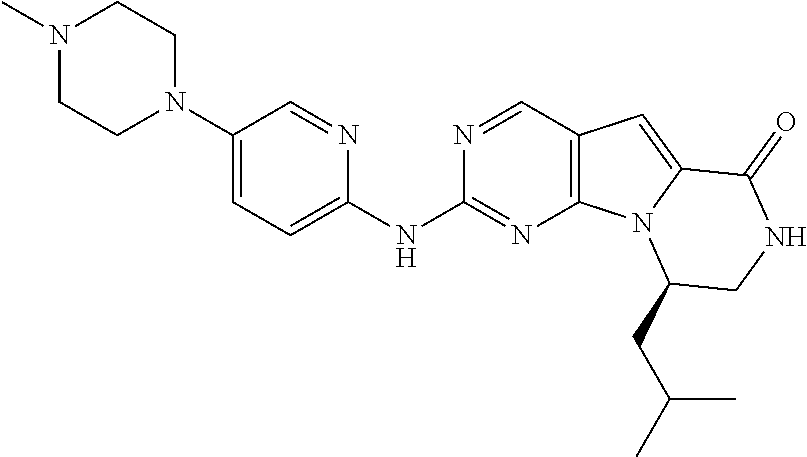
C1=C(N2CCN(C)CC2)C=NC(NC2=NC3=C(C=N2)C=C2N3C(CC(C)C)CNC2=O)=C1
